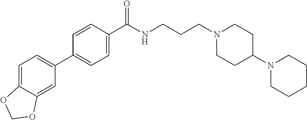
C1(C2=CC=C3C(=C2)OCO3)=CC=C(C(NCCCN2CCC(N3CCCCC3)CC2)=O)C=C1
